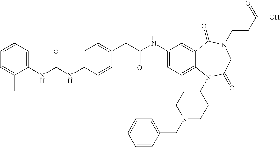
C1(NC(NC2=CC=C(CC(NC3=CC=C4C(=C3)C(=O)N(CCC(O)=O)CC(=O)N4C3CCN(CC4=CC=CC=C4)CC3)=O)C=C2)=O)=CC=CC=C1C
